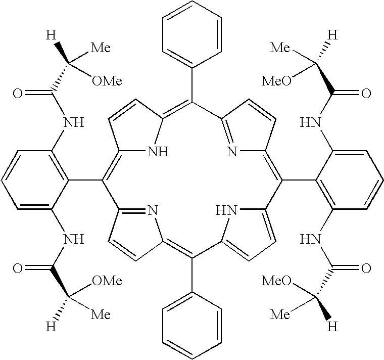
C12=C(C3=C(NC(C([Me])([OMe])[H])=O)C=CC=C3NC(C([OMe])([H])[Me])=O)C3=NC(=C(C4=CC=CC=C4)C4=CC=C(N4)C(C4=C(NC(C([Me])([MeO])[H])=O)C=CC=C4NC(C([Me])([MeO])[H])=O)=C4N=C(C(C5=CC=CC=C5)=C(N1)C=C2)C=C4)C=C3
